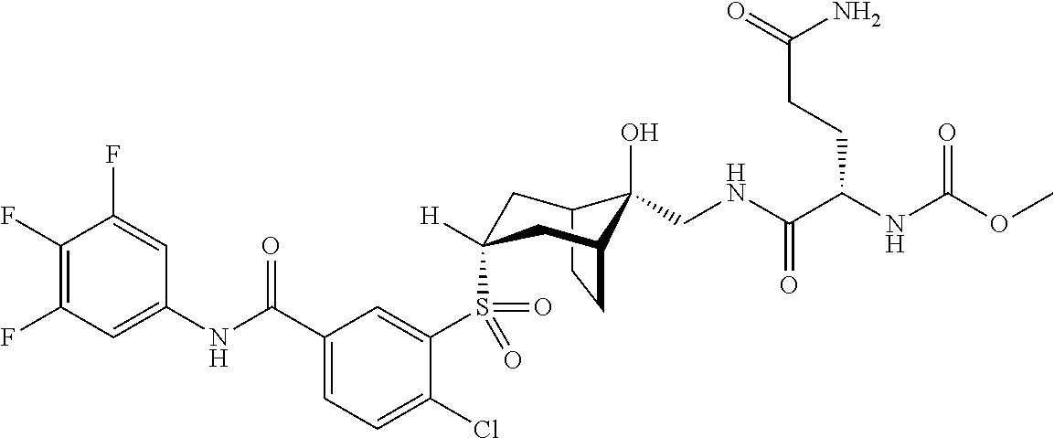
C1(F)=C(F)C=C(NC(C2=CC=C(Cl)C(S(=O)(=O)C3([H])CC4C(O)(CNC(C(NC(=O)OC)CCC(N)=O)=O)C(CC4)C3)=C2)=O)C=C1F
